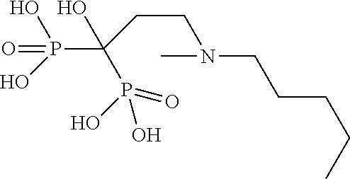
P(=O)(O)(O)C(O)(CCN(CCCCC)C)P(O)(O)=O
